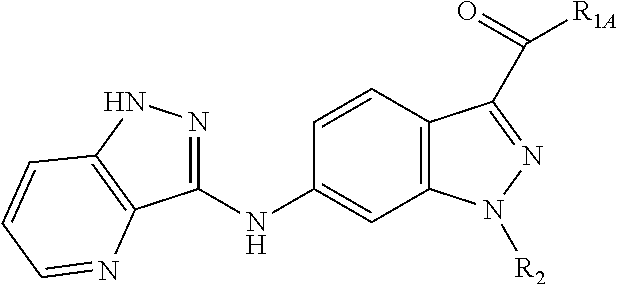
C12=C(C=CC(NC3=NNC4=C3N=CC=C4)=C1)C(C(=O)[R1A])=NN2[R2]
